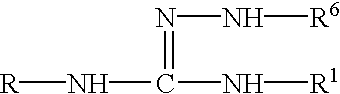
[R]NC(N[R1])=NN[R6]
